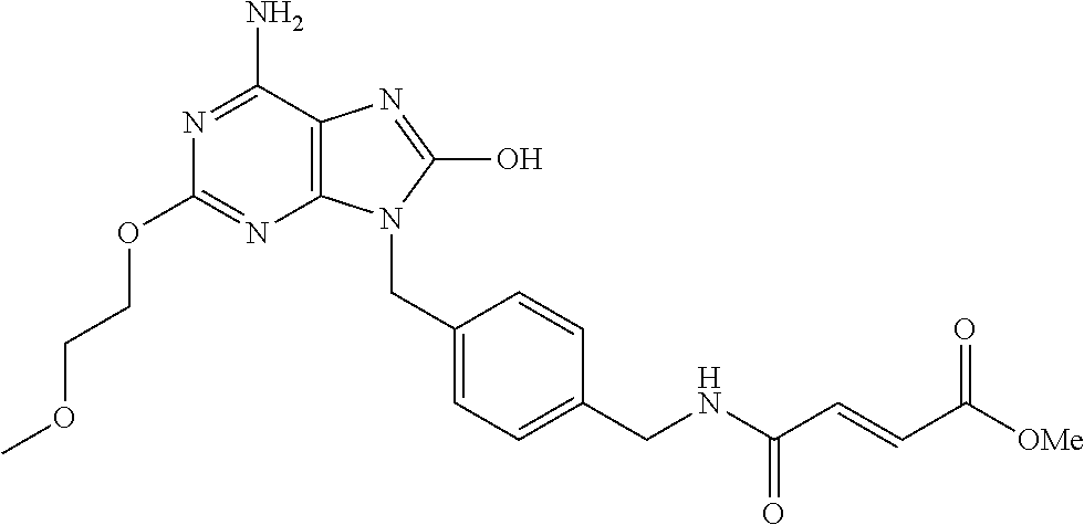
N1=C(N)C2=C(N=C1OCCOC)N(CC1=CC=C(CNC(C=CC([OMe])=O)=O)C=C1)C(O)=N2
